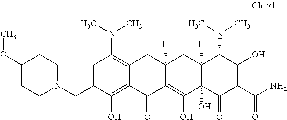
C1=C(CN2CCC(OC)CC2)C(O)=C2C(=C1N(C)C)CC1([H])C(=C(O)C3(O)C([H])(C1)C(N(C)C)C(O)=C(C(N)=O)C3=O)C2=O
